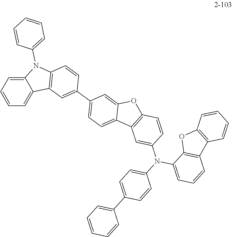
N1(C2=CC=CC=C2)C2=C(C3=CC=CC=C13)C=C(C1=CC=C3C(=C1)OC1=C3C=C(N(C3=CC=CC4=C3OC3=C4C=CC=C3)C3=CC=C(C4=CC=CC=C4)C=C3)C=C1)C=C2
